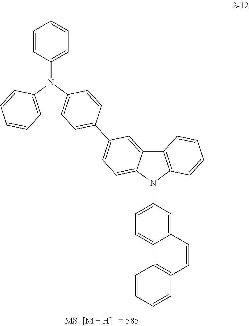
C12=C(N(C3=CC=CC=C3)C3=C1C=C(C1=CC=C4C(=C1)C1=C(N4C4=CC=C5C(=C4)C=CC4=C5C=CC=C4)C=CC=C1)C=C3)C=CC=C2
